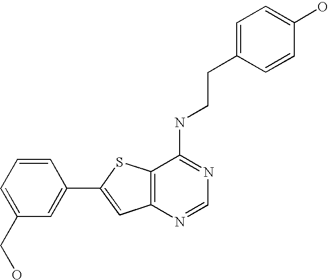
C12=C(N=CN=C1NCCC1=CC=C(O)C=C1)C=C(C1=CC(CO)=CC=C1)S2
